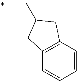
C(C)C1CC2=C(C=CC=C2)C1
